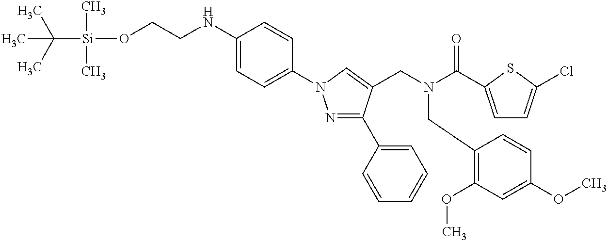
C1(NCCO[Si](C(C)(C)C)(C)C)=CC=C(N2N=C(C3=CC=CC=C3)C(CN(C(C3=CC=C(Cl)S3)=O)CC3=C(OC)C=C(OC)C=C3)=C2)C=C1
